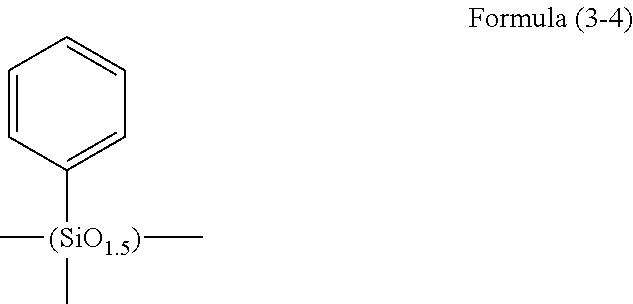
C1=CC([(SiO1.5)](C)(C)C)=CC=C1
